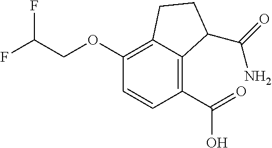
C1(OCC(F)F)=C2C(=C(C(=O)O)C=C1)C(C(=O)N)CC2
